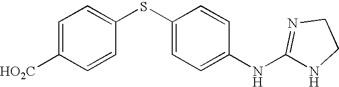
C1=C([HO2C])C=CC(SC2=CC=C(NC3=NCCN3)C=C2)=C1
